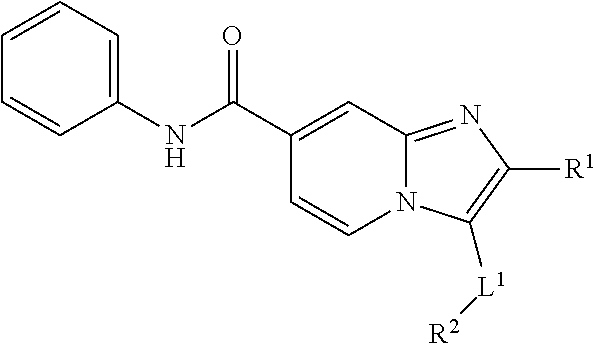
N12C(=NC([R1])=C1[L1][R2])C=C(C(NC1=CC=CC=C1)=O)C=C2
